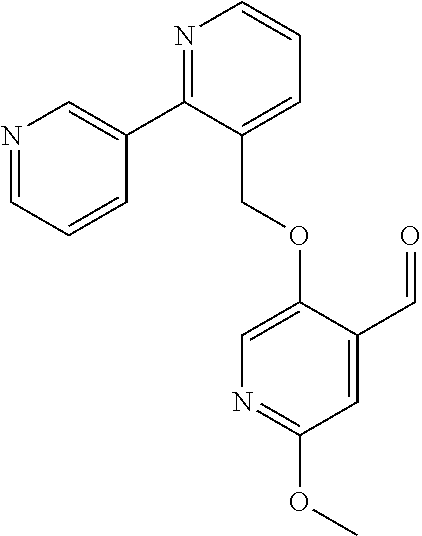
C1=CC=NC=C1C1=NC=CC=C1COC1=CN=C(OC)C=C1C=O
